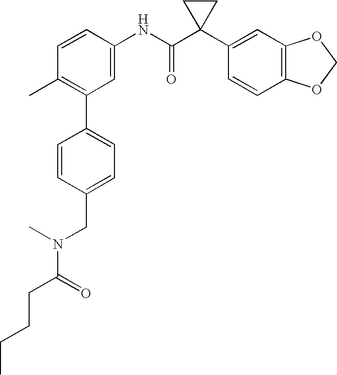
C1(NC(C2(C3=CC4=C(C=C3)OCO4)CC2)=O)=CC(C2=CC=C(CN(C)C(=O)CCCC)C=C2)=C(C)C=C1
